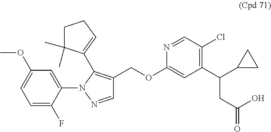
C1=C(F)C(N2N=CC(COC3=CC(C(CC(=O)O)C4CC4)=C(Cl)C=N3)=C2C2=CCCC2(C)C)=CC(OC)=C1
